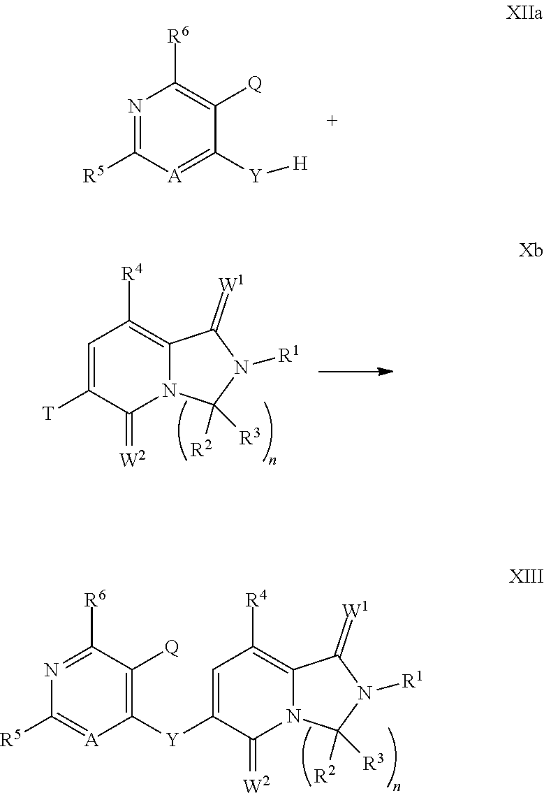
N1=C([R6])C([Q])=C([Y]C2=CC([R4])=C3N(C2=[W2])C([R2])([R3])N([R1])C3=[W1])[A]=C1[R5].N1=C([R5])[A]=C([Y][H])C([Q])=C1[R6].C1=C([T])C(=[W2])N2C(=C1[R4])C(=[W1])N([R1])C2([R2])[R3]
